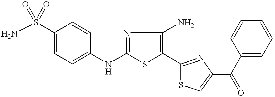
NS(C1=CC=C(NC2=NC(N)=C(C3=NC(C(C4=CC=CC=C4)=O)=CS3)S2)C=C1)(=O)=O
